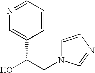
N1=CC=CC(C(O)CN2C=CN=C2)=C1
